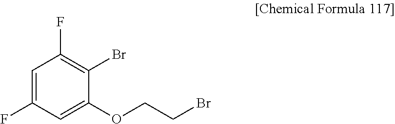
C1=C(F)C=C(OCCBr)C(Br)=C1F
